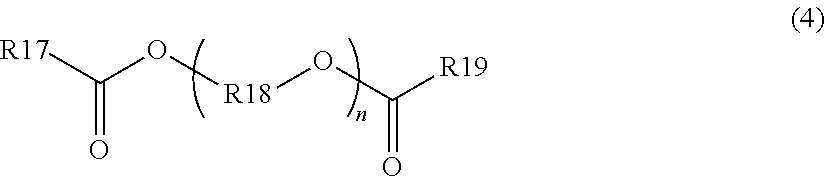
[R17]C(=O)O[R18]OC([R19])=O
